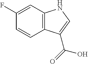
C1(F)=CC2=C(C=C1)C(C(=O)O)=CN2
